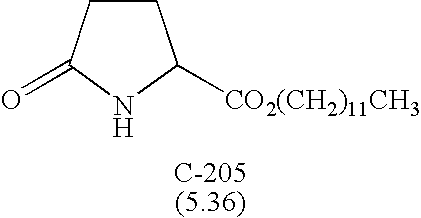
C1CC(=O)NC1[CO2(CH2)11CH3]
